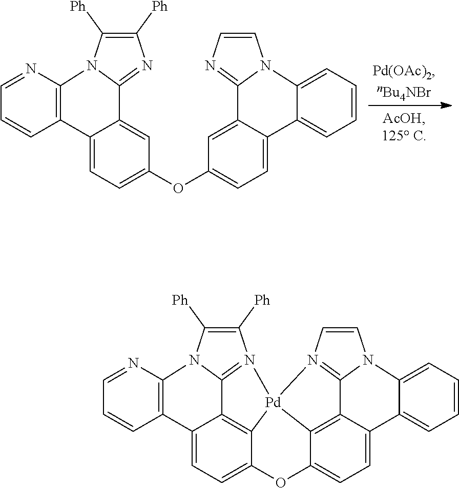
C12=C(C=CC=N1)C1=CC=C(OC3=CC=C4C(=C3)C3=NC=CN3C3=CC=CC=C43)C=C1C1=NC([Ph])=C([Ph])N21.C12=C(C=CC=N1)C1=CC=C3C4=C1C1=N(C([Ph])=C([Ph])N21)[Pd]41C2=C4C(=CC=C2O3)C2=CC=CC=C2N2C4=N1C=C2
